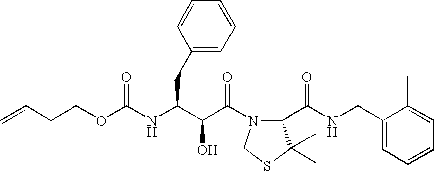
C=CCCOC(NC(C(C(N1C(C(NCC2=CC=CC=C2C)=O)C(C)(C)SC1)=O)O)CC1=CC=CC=C1)=O
